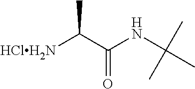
C([HClH2N])(C(=O)NC(C)(C)C)C
